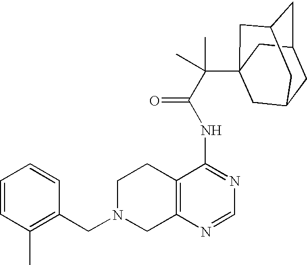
C1N(CC2=C(C)C=CC=C2)CC2=C(C1)C(NC(=O)C(C13CC4CC(CC(C1)C4)C3)(C)C)=NC=N2
